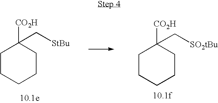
C1CCCCC1([CO2H])C[SO2tBu].C1CCCCC1([CO2H])C[StBu]
